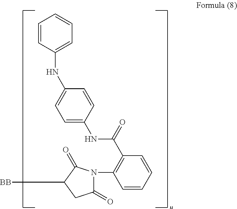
C1=C(NC(C2=C(N3C(=O)CC([BB])C3=O)C=CC=C2)=O)C=CC(NC2=CC=CC=C2)=C1
